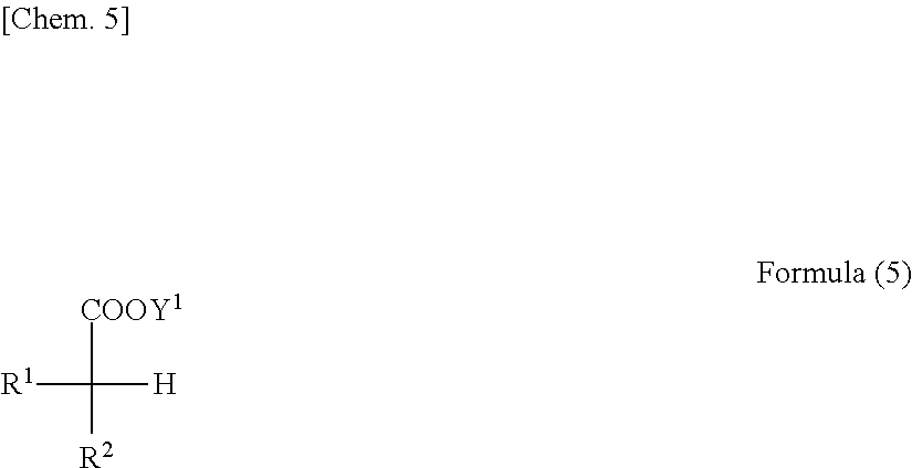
C([COOY1])([H])([R1])[R2]
